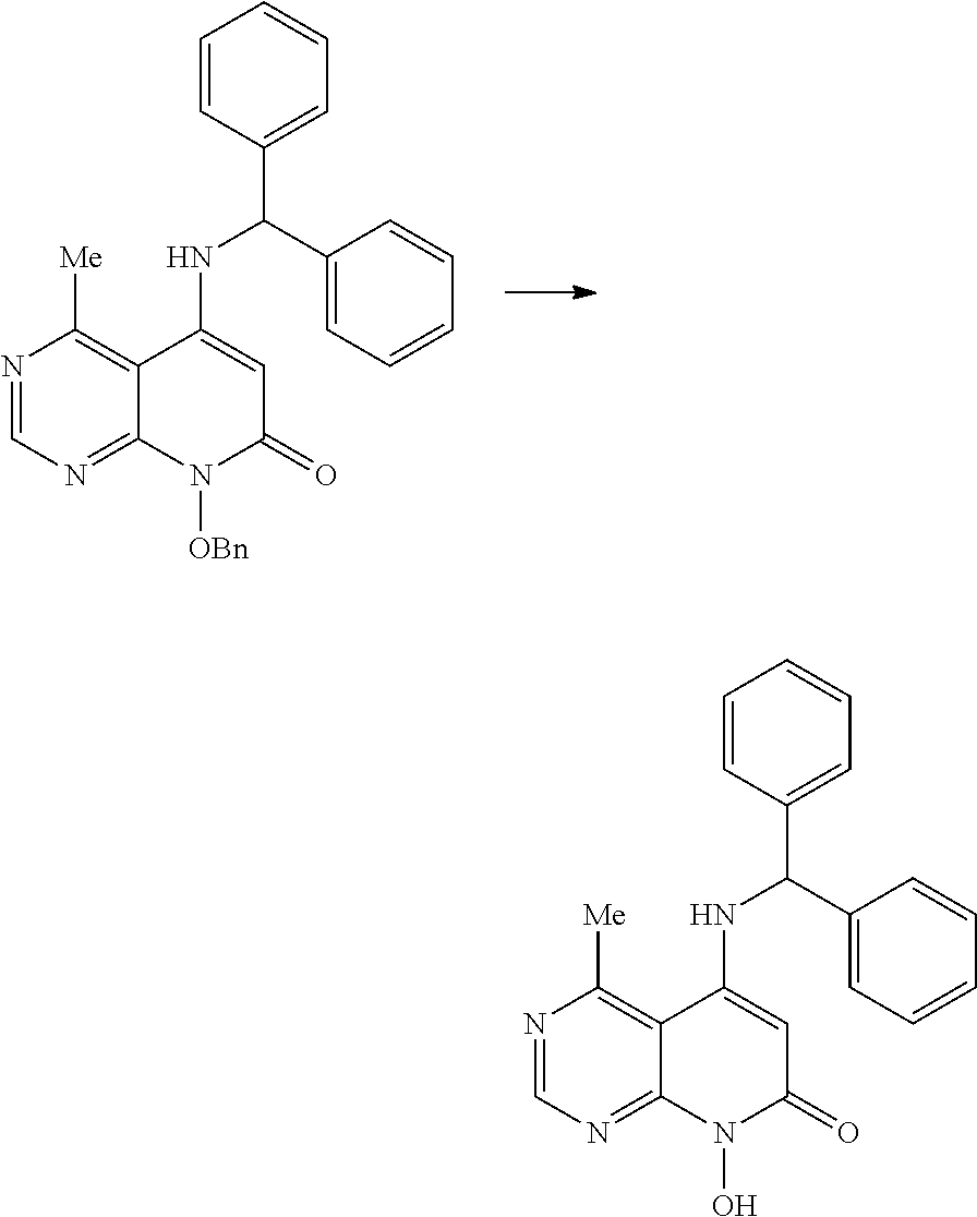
N1=CN=C2C(=C1[Me])C(NC(C1=CC=CC=C1)C1=CC=CC=C1)=CC(=O)N2[OBn].N1=CN=C2C(=C1[Me])C(NC(C1=CC=CC=C1)C1=CC=CC=C1)=CC(=O)N2O
